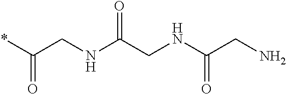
*C(CNC(CNC(CN)=O)=O)=O
